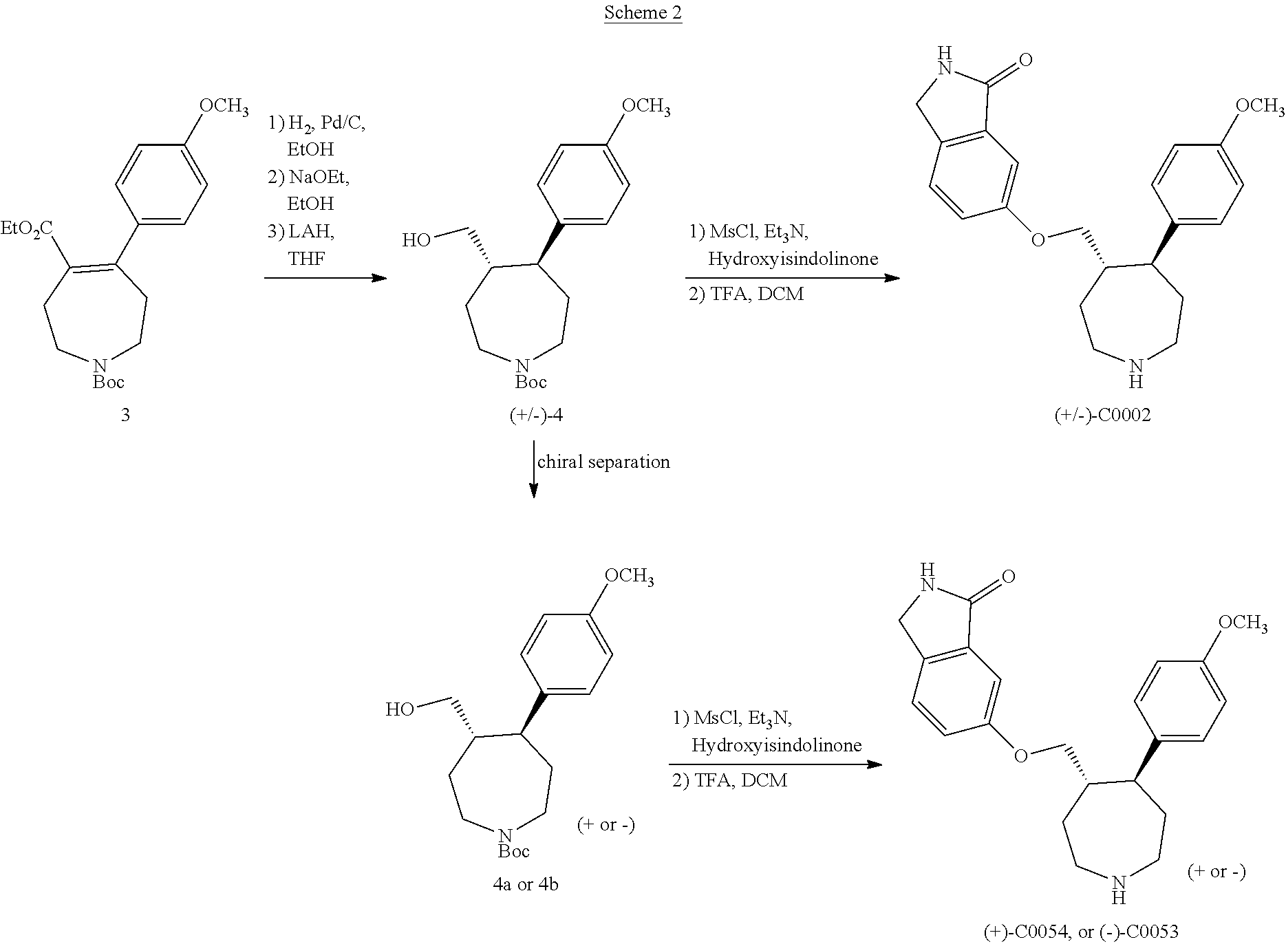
[NBoc]1CCC(C2=CC=C([OCH3])C=C2)=C([EtO2C])CC1.[NBoc]1CCC(C2=CC=C([OCH3])C=C2)C(CO)CC1.N1CCC(C2=CC=C([OCH3])C=C2)C(COC2=CC3=C(C=C2)CNC3=O)CC1.N1CCC(C2=CC=C([OCH3])C=C2)C(COC2=CC3=C(C=C2)CNC3=O)CC1.[NBoc]1CCC(C2=CC=C([OCH3])C=C2)C(CO)CC1
